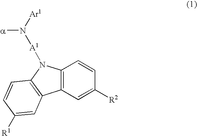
C12=C(C=C([R2])C=C1)C1=C(N2[A1]N([Ar1])[a])C=CC([R1])=C1
